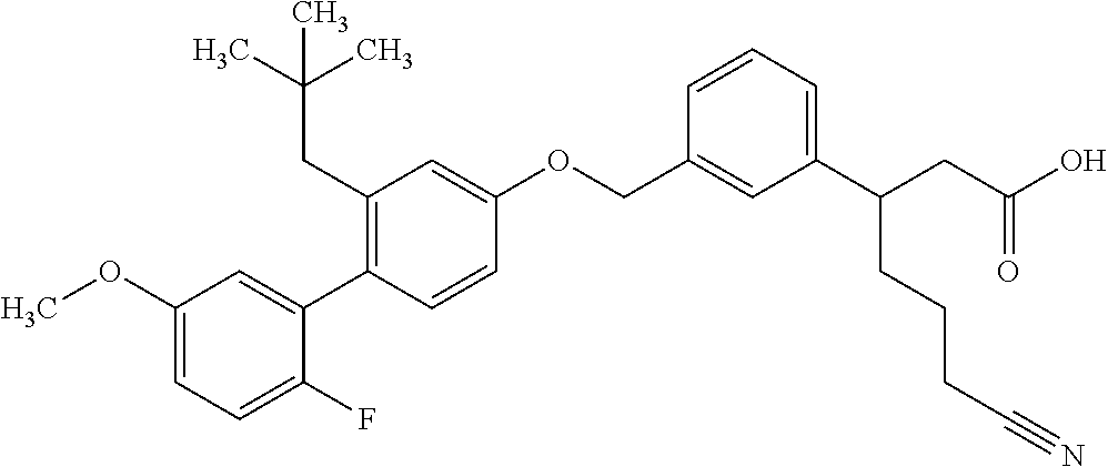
C1(OC)=CC=C(F)C(C2=C(CC(C)(C)C)C=C(OCC3=CC(C(CC(O)=O)CCCC#N)=CC=C3)C=C2)=C1
